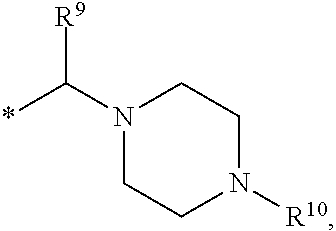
*C(N1CCN([R10])CC1)[R9]
